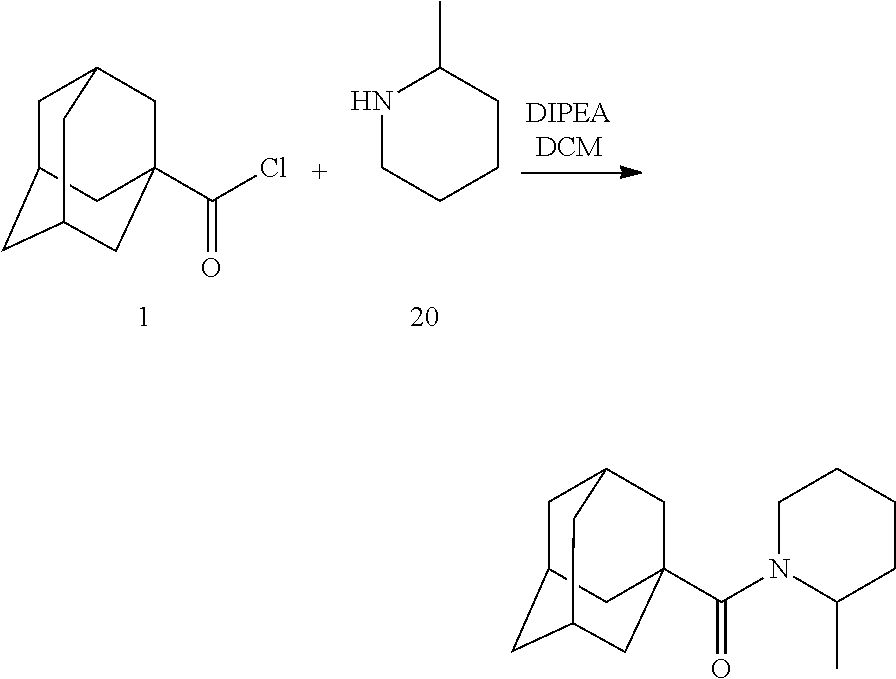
C1C2CC3CC(C(Cl)=O)(CC1C3)C2.C1NC(C)CCC1.C1C2CC3CC(C(N4CCCCC4C)=O)(CC1C3)C2
